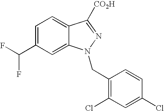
C1=C(C(F)F)C=C2C(=C1)C([CO2H])=NN2CC1=C(Cl)C=C(Cl)C=C1
